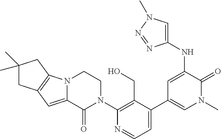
C12=C(N3C(=C1)C(=O)N(C1=C(CO)C(C4=CN(C)C(=O)C(NC5=CN(C)N=N5)=C4)=CC=N1)CC3)CC(C)(C)C2
